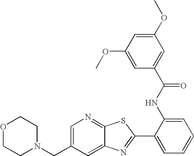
C12=CC(CN3CCOCC3)=CN=C1SC(C1=CC=CC=C1NC(=O)C1=CC(OC)=CC(OC)=C1)=N2
